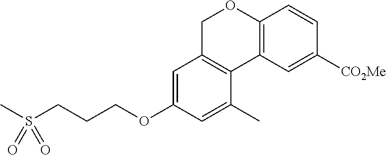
CS(CCCOC1=CC2=C(C(C)=C1)C1=C(OC2)C=CC([CO2Me])=C1)(=O)=O
